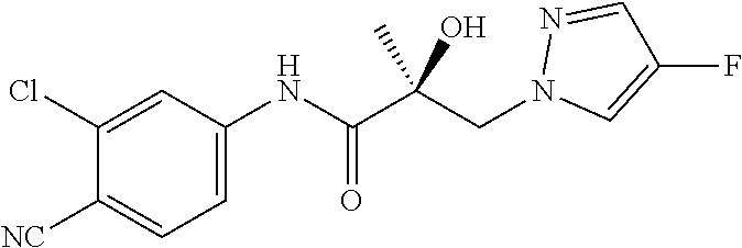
C1(Cl)=CC(NC(=O)C(CN2C=C(F)C=N2)(C)O)=CC=C1[NC]
